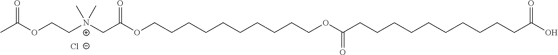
CC(OCC[N+](CC(=O)OCCCCCCCCCCOC(CCCCCCCCCCC(O)=O)=O)(C)C)=O.[Cl-]
